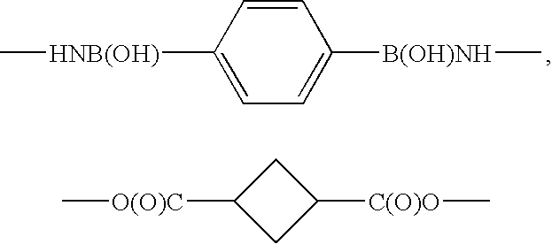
C[HNB(OH)]C1=CC=C([B(OH)NH]C)C=C1.C1C([O(O)C]C)CC1[C(O)O]C
